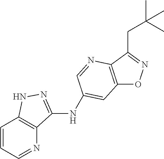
C12=C(C(CC(C)(C)C)=NO1)N=CC(NC1=NNC3=C1N=CC=C3)=C2
